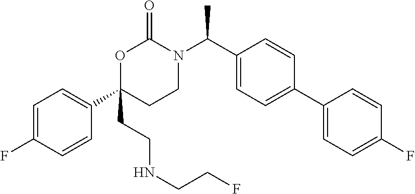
C1=C(F)C=CC(C2(CCNCCF)CCN(C(C3=CC=C(C4=CC=C(F)C=C4)C=C3)C)C(=O)O2)=C1
